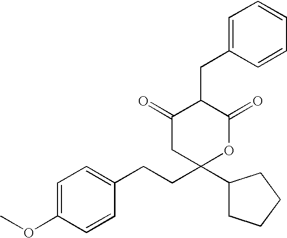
C1=C(OC)C=CC(CCC2(C3CCCC3)OC(=O)C(CC3=CC=CC=C3)C(=O)C2)=C1
